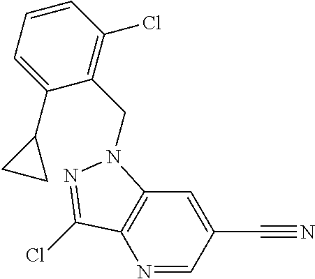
N1=CC(C#N)=CC2=C1C(Cl)=NN2CC1=C(Cl)C=CC=C1C1CC1
